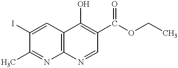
C12=C(C=C(I)C(C)=N1)C(O)=C(C(OCC)=O)C=N2
